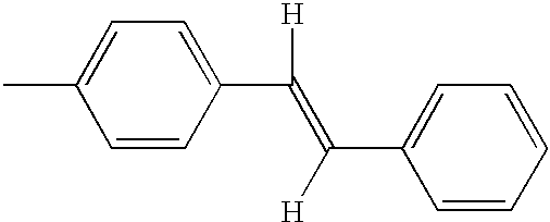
CC1=CC=C(C(=C(C2=CC=CC=C2)[H])[H])C=C1
